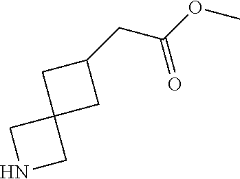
C12(CNC1)CC(CC(OC)=O)C2
